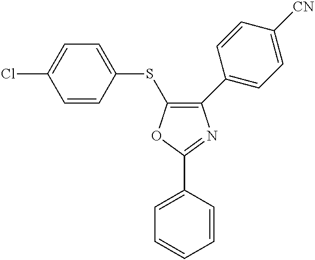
C1=CC=CC(C2=NC(C3=CC=C([CN])C=C3)=C(SC3=CC=C(Cl)C=C3)O2)=C1
